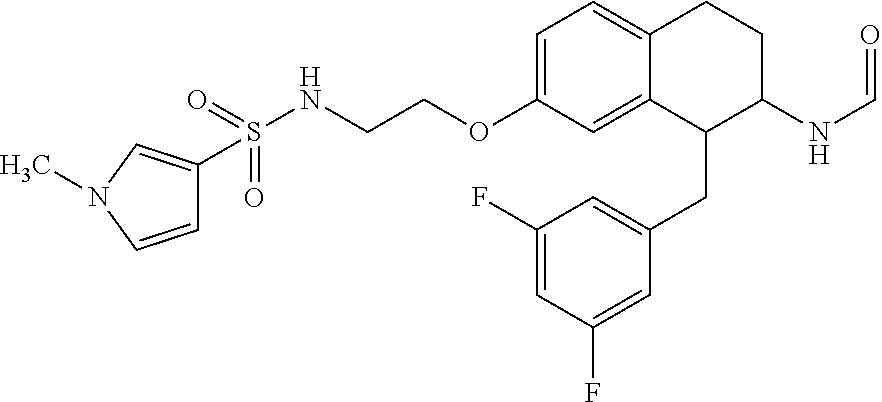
C1(CC2=CC(F)=CC(F)=C2)C(NC=O)CCC2=CC=C(OCCNS(=O)(=O)C3=CN(C)C=C3)C=C12
